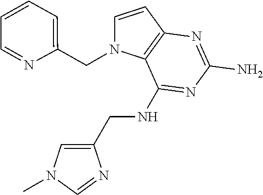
C1=CC2=C(N1CC1=CC=CC=N1)C(NCC1=CN(C)C=N1)=NC(N)=N2
